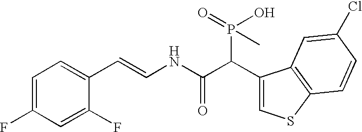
C1=C(F)C=C(F)C(C=CNC(C(C2=CSC3=C2C=C(Cl)C=C3)P(=O)(O)C)=O)=C1
